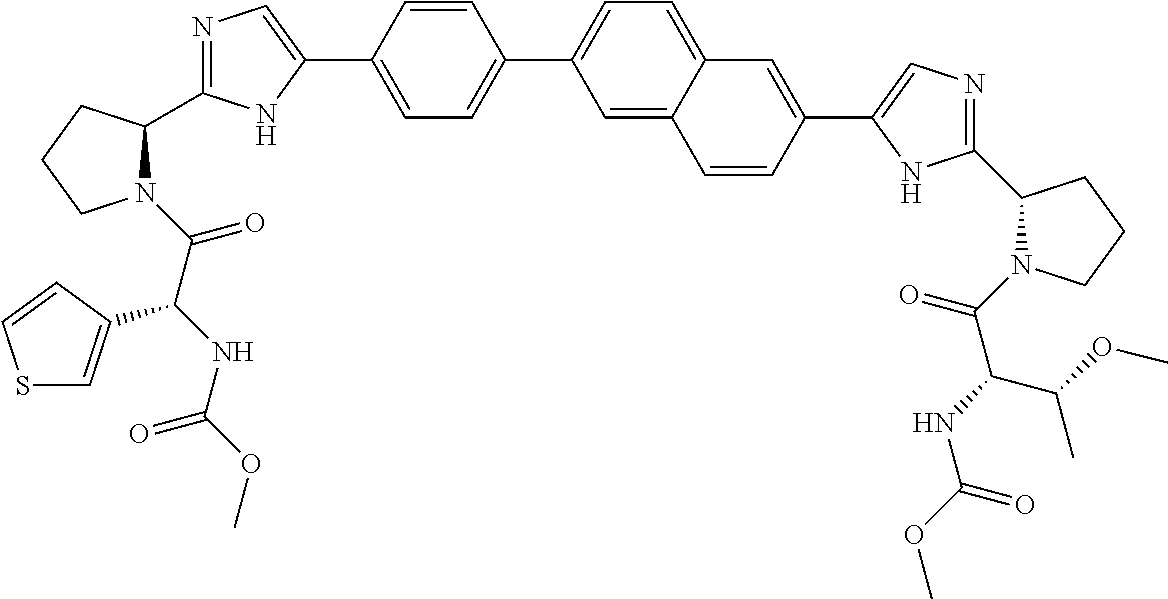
C1=C(C2=CN=C(C3N(C(C(NC(OC)=O)C4=CSC=C4)=O)CCC3)N2)C=CC(C2=CC=C3C(=C2)C=CC(C2=CN=C(C4N(C(C(NC(OC)=O)C(C)OC)=O)CCC4)N2)=C3)=C1
